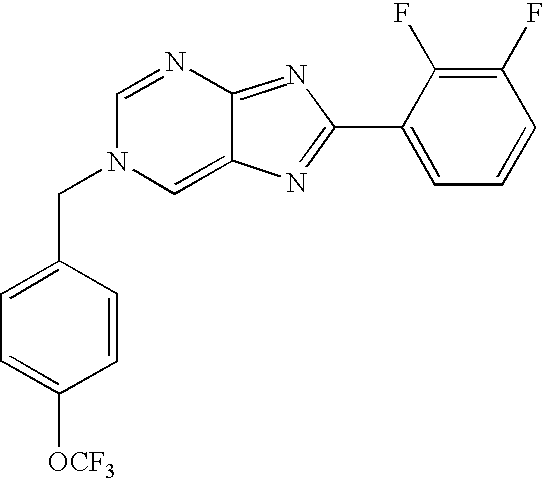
C1=NC2=NC(C3=CC=CC(F)=C3F)=NC2=CN1CC1=CC=C([OCF3])C=C1
